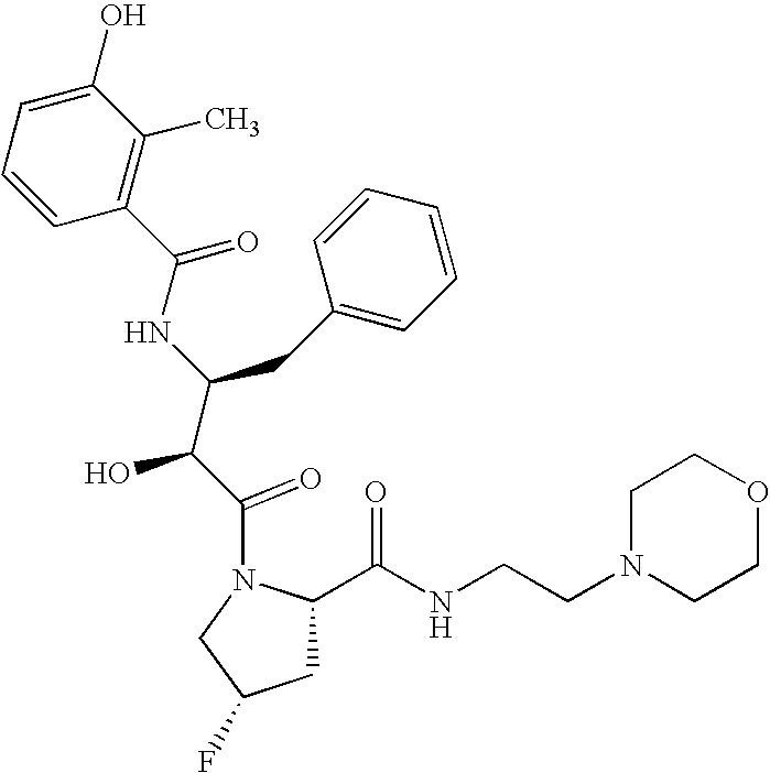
C1=CC(C(=O)NC(C(C(=O)N2CC(F)CC2C(NCCN2CCOCC2)=O)O)CC2=CC=CC=C2)=C(C)C(O)=C1
